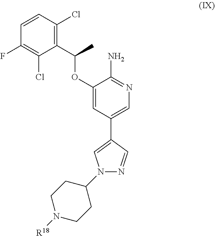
C1=CC(Cl)=C(C(C)OC2=CC(C3=CN(C4CCN([R18])CC4)N=C3)=CN=C2N)C(Cl)=C1F
